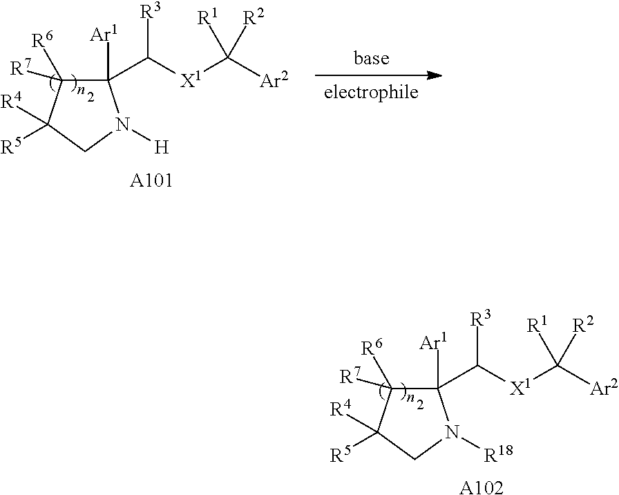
C1([Ar1])(C([X1]C([Ar2])([R1])[R2])[R3])C([R7])([R6])C([R4])([R5])CN1[H].[A101].C1([Ar1])(C([X1]C([Ar2])([R1])[R2])[R3])C([R7])([R6])C([R4])([R5])CN1[R18].[A102]
